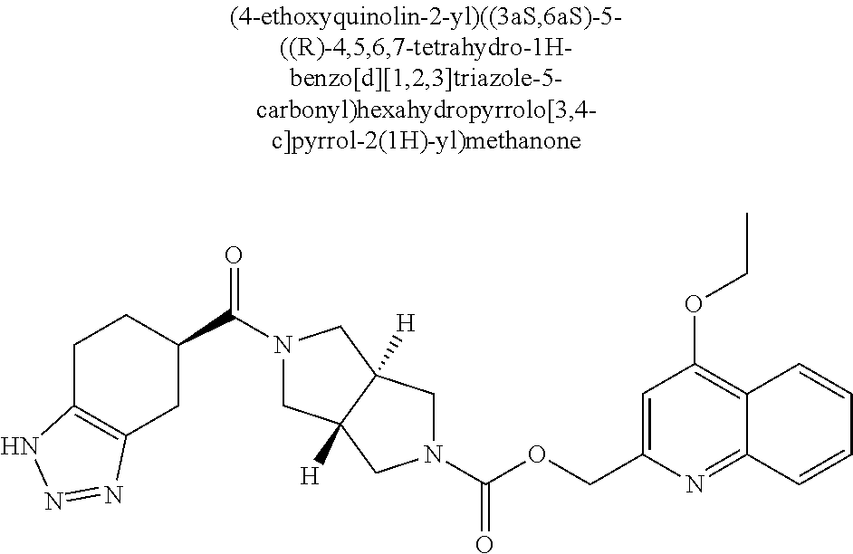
C1C2=C(CC(C(N3CC4([H])C([H])(C3)CN(C(OCC3=CC(OCC)=C5C(=N3)C=CC=C5)=O)C4)=O)C1)N=NN2
